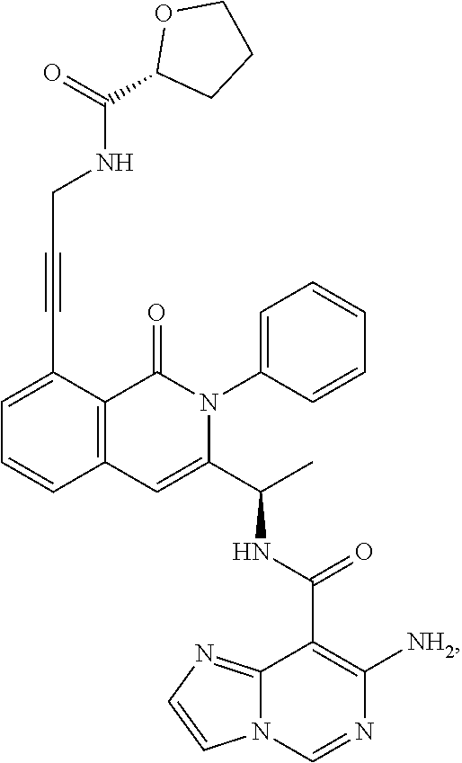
C1=C(C#CCNC(=O)C2OCCC2)C2=C(C=C1)C=C(C(C)NC(=O)C1=C([NH2])N=CN3C1=NC=C3)N(C1=CC=CC=C1)C2=O
